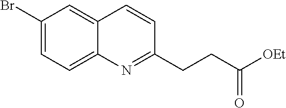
C1(Br)=CC=C2C(=C1)C=CC(CCC([OEt])=O)=N2
